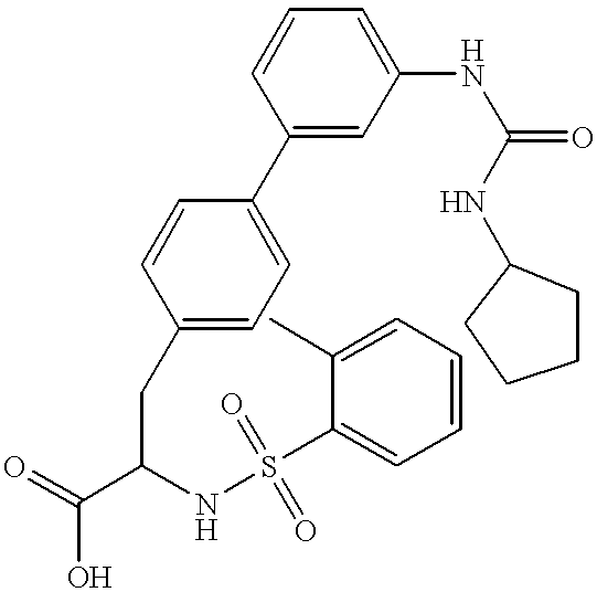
C1(C2=CC=C(CC(C(=O)O)NS(=O)(C3=CC=CC=C3C)=O)C=C2)=CC(NC(=O)NC2CCCC2)=CC=C1
